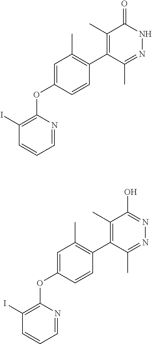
C1=NC(OC2=CC(C)=C(C3=C(C)C(=O)NN=C3C)C=C2)=C(I)C=C1.C1=NC(OC2=CC(C)=C(C3=C(C)C(O)=NN=C3C)C=C2)=C(I)C=C1
